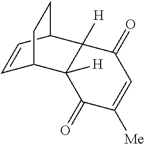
C1=CC2C3([H])C([H])(C1CC2)C(=O)C([Me])=CC3=O
